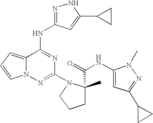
C1(N2CCCC2(C(=O)NC2=CC(C3CC3)=NN2C)C)=NN2C(=CC=C2)C(NC2=NNC(C3CC3)=C2)=N1
